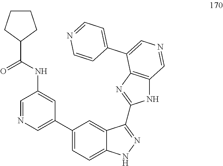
C1=NC=C(C2=CC=C3C(=C2)C(C2=NC4=C(N2)C=NC=C4C2=CC=NC=C2)=NN3)C=C1NC(=O)C1CCCC1
